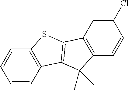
C1=CC2=C(C=C1)SC1=C2C(C)(C)C2=C1C=C(Cl)C=C2
